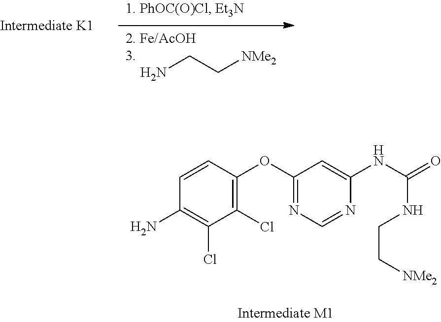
NCC[NMe2].C1(Cl)=C(OC2=NC=NC(NC(=O)NCC[NMe2])=C2)C=CC(N)=C1Cl
